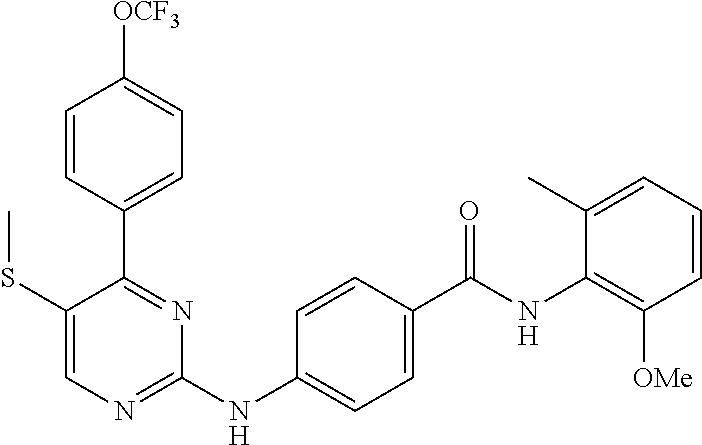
C1=CC(C2=NC(NC3=CC=C(C(NC4=C([OMe])C=CC=C4C)=O)C=C3)=NC=C2SC)=CC=C1[OCF3]
